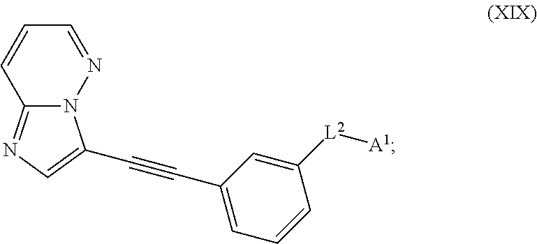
N12C(=NC=C1C#CC1=CC=CC([L2][A1])=C1)C=CC=N2
